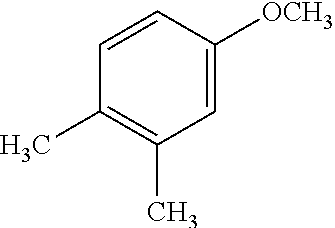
C1=C([OCH3])C=CC(C)=C1C
